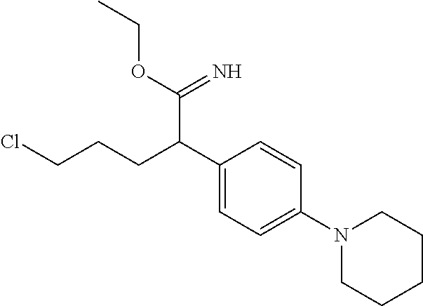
C1(C(CCCCl)C(=N)OCC)=CC=C(N2CCCCC2)C=C1
